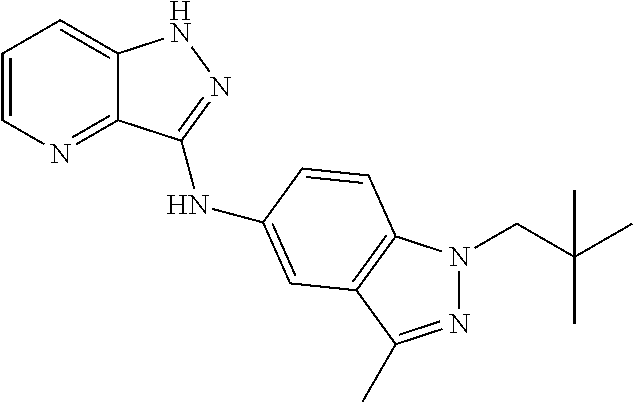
C1=CN=C2C(=C1)NN=C2NC1=CC2=C(N(CC(C)(C)C)N=C2C)C=C1
